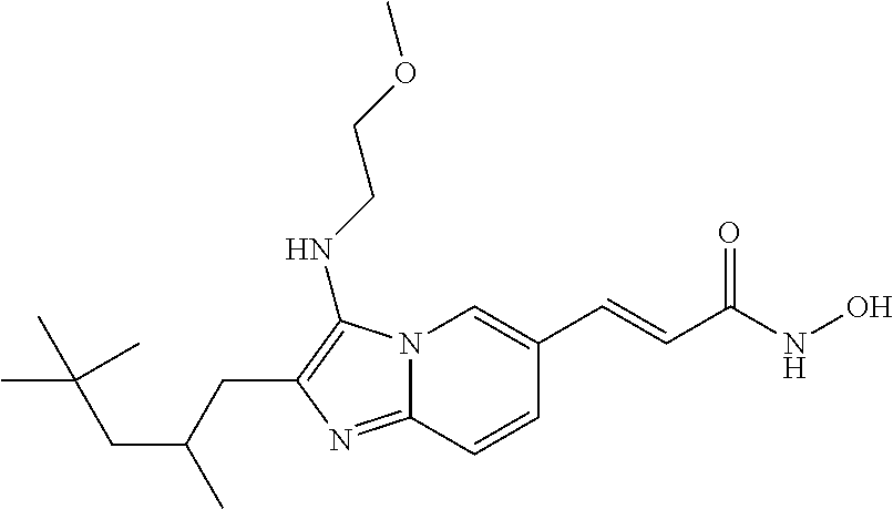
N12C(=NC(CC(CC(C)(C)C)C)=C1NCCOC)C=CC(C=CC(NO)=O)=C2
